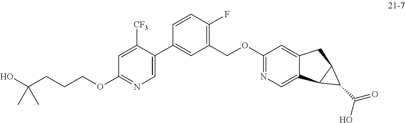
C1(OCCCC(O)(C)C)=NC=C(C2=CC(COC3=NC=C4C(=C3)CC3C4C3C(=O)O)=C(F)C=C2)C([CF3])=C1
